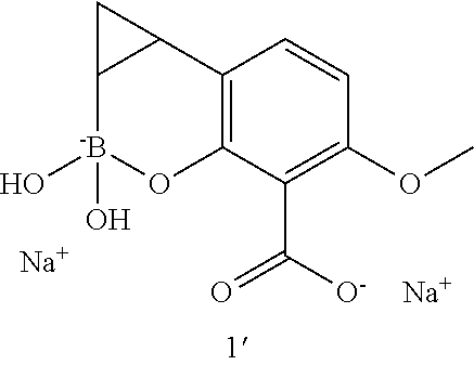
C12=C(C(C(=O)[O-])=C(OC)C=C1)O[-B](O)(O)C1C2C1.[Na].[Na]
